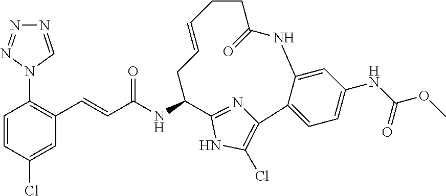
C1=CC(Cl)=CC(C=CC(NC2CC=CCCC(=O)NC3=CC(NC(OC)=O)=CC=C3C3=C(Cl)NC2=N3)=O)=C1N1N=NN=C1
